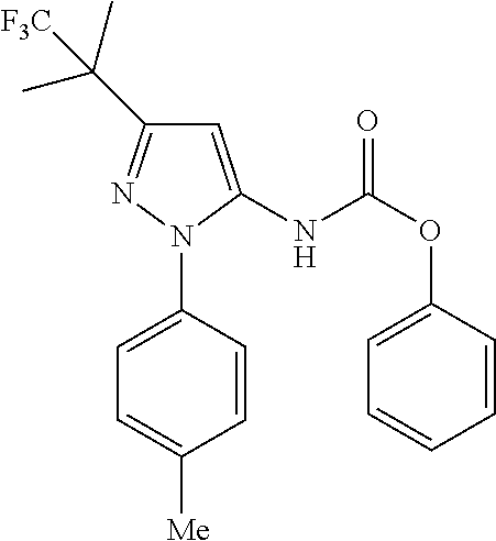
C1=C(NC(OC2=CC=CC=C2)=O)N(C2=CC=C([Me])C=C2)N=C1C(C)(C)[F3C]
